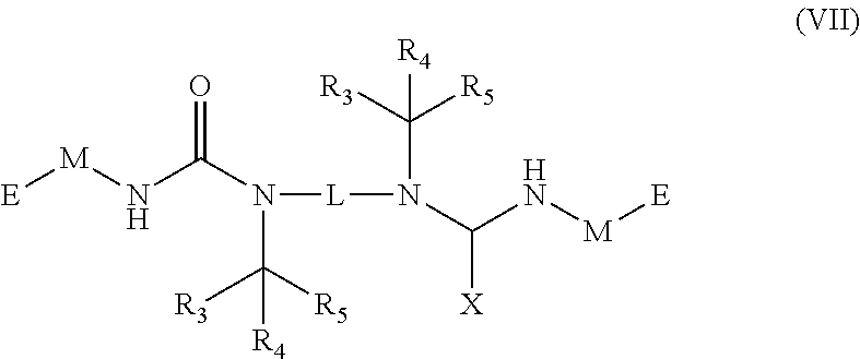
[M](NC(N(C([R5])([R3])[R4])[L]N(C(N[M][E])[X])C([R3])([R5])[R4])=O)[E]
